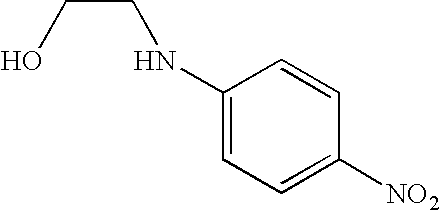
C(NC1=CC=C([NO2])C=C1)CO
